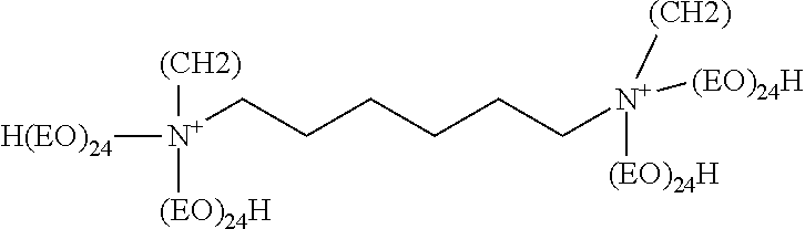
[H(EO)24][N+](CCCCCC[N+]([(CH2)])([(EO)24H])[(EO)24H])([(CH2)])[(EO)24H]
